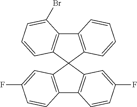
C12=C(C3(C4=C1C(Br)=CC=C4)C1=C(C4=C3C=C(F)C=C4)C=CC(F)=C1)C=CC=C2
